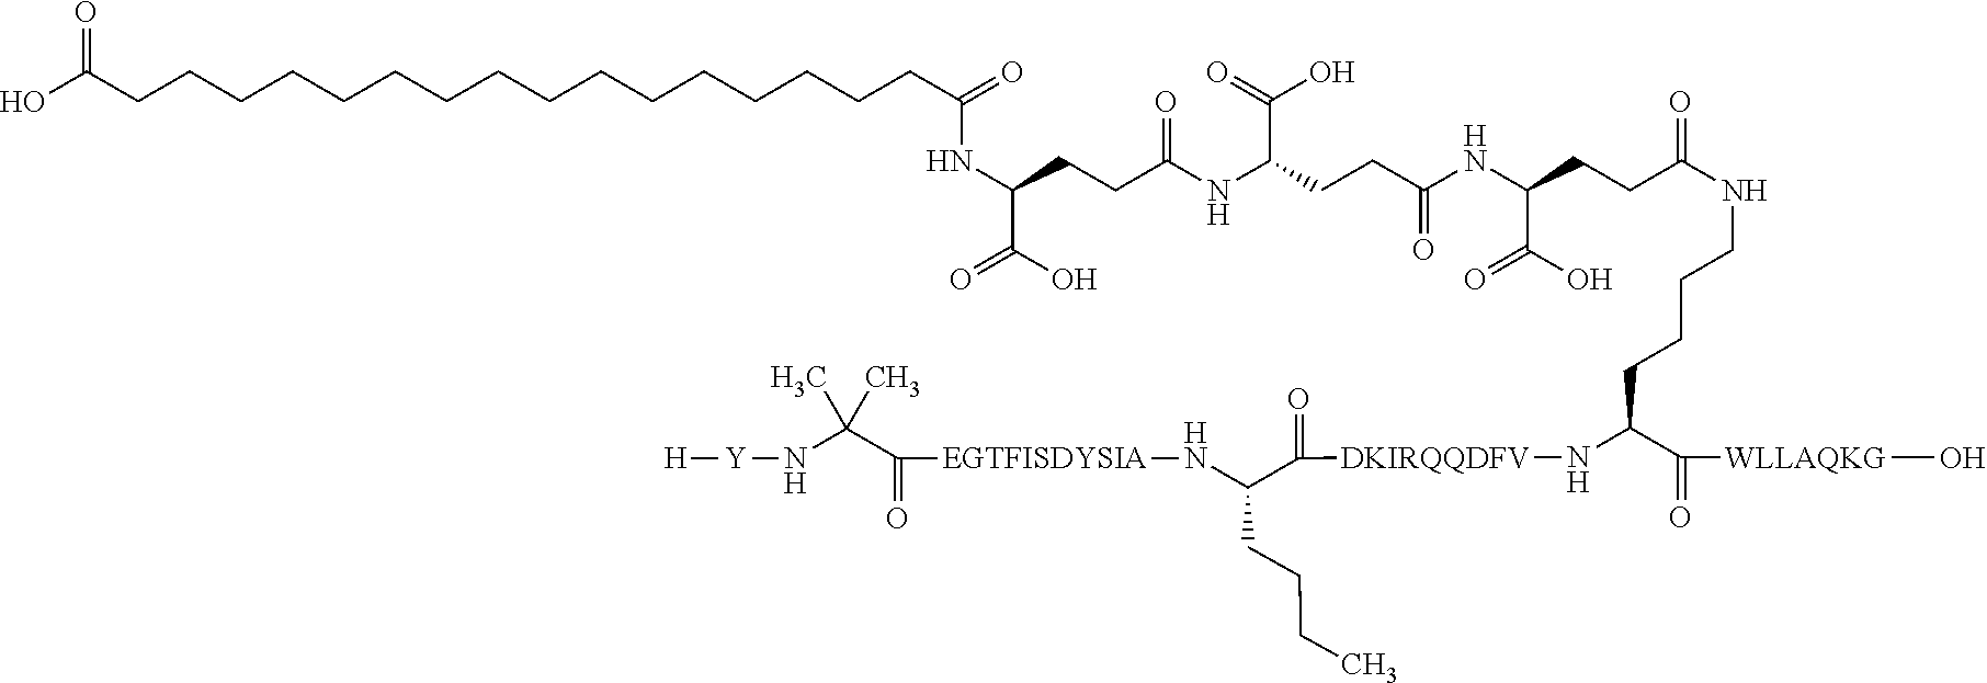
[Y](NC(C(=O)[EGTFISDYSIA]NC(C(=O)[DKIRQQDFV]NC(C(=O)[WLLAQKG]O)CCCCNC(CCC(C(=O)O)NC(CCC(NC(CCC(NC(CCCCCCCCCCCCCCCCC(O)=O)=O)C(=O)O)=O)C(=O)O)=O)=O)CCCC)(C)C)[H]
